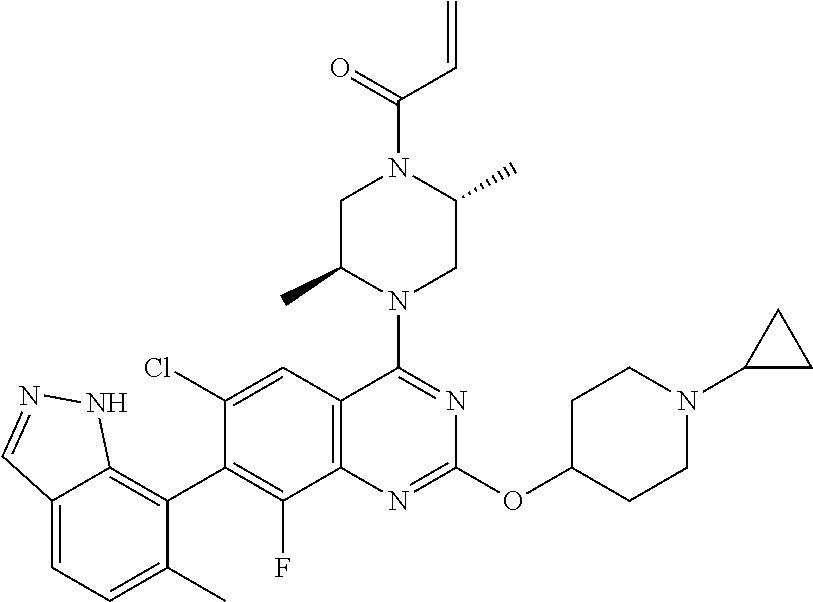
C12=CC=C(C)C(C3=C(F)C4=C(C=C3Cl)C(N3CC(C)N(C(=O)C=C)CC3C)=NC(OC3CCN(C5CC5)CC3)=N4)=C1NN=C2
